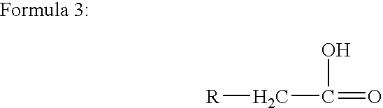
[R]CC(=O)O
